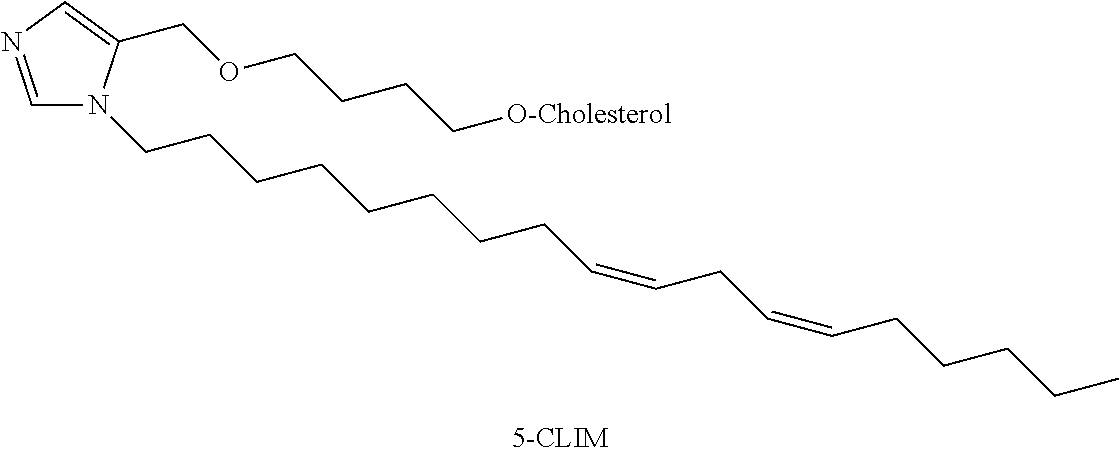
C1=NC=C(COCCCC[O-Cholesterol])N1CCCCCCCCC=CCC=CCCCCC
